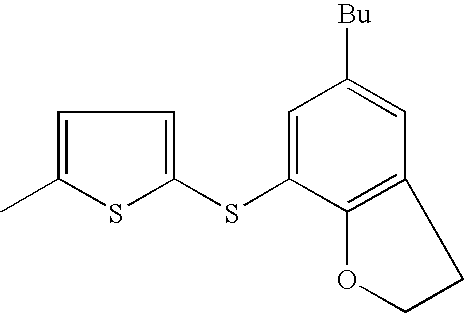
C1=C(SC2=CC=C(C)S2)C2=C(C=C1[Bu])CCO2
